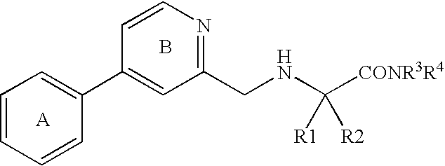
C1=CC=CC(C2=CC(CNC([CONR3R4])([R1])[R2])=NC=C2)=C1.B
